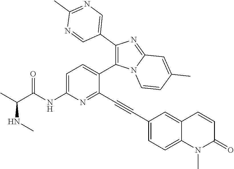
C1=C(NC(C(C)NC)=O)N=C(C#CC2=CC=C3C(=C2)C=CC(=O)N3C)C(C2=C(C3=CN=C(C)N=C3)N=C3N2C=CC(C)=C3)=C1
